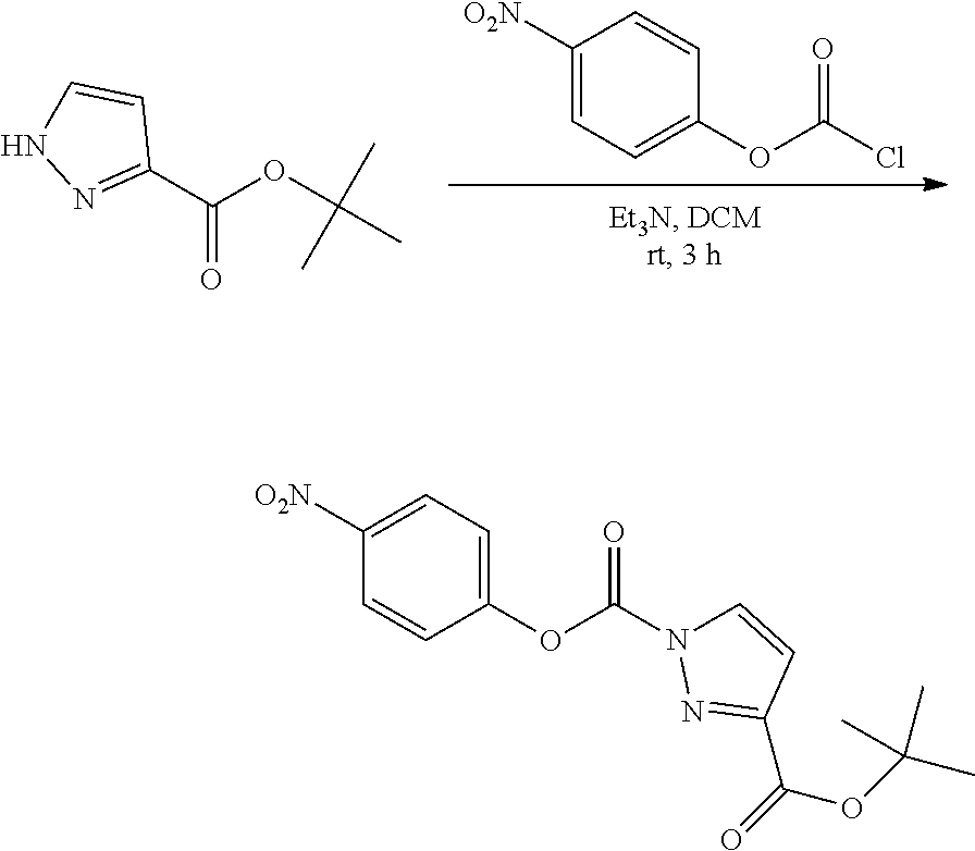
C1([O2N])=CC=C(OC(Cl)=O)C=C1.C1(C(OC(C)(C)C)=O)=NNC=C1.C(=O)(OC(C)(C)C)C1=NN(C(=O)OC2=CC=C([O2N])C=C2)C=C1
